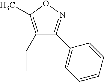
C1(CC)=C(C)ON=C1C1=CC=CC=C1
